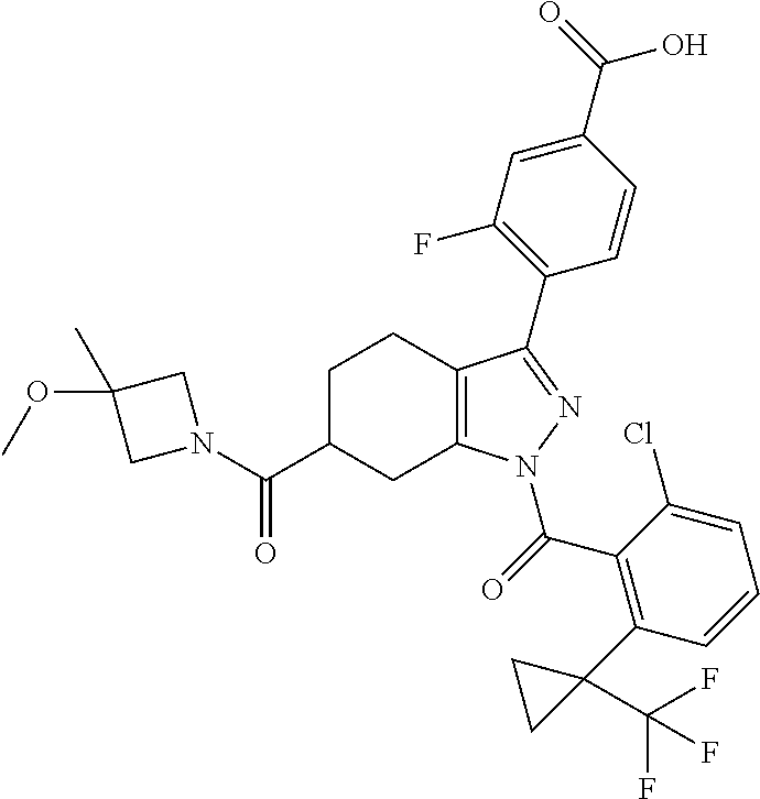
C1C(C(=O)N2CC(C)(OC)C2)CC2=C(C1)C(C1=C(F)C=C(C(O)=O)C=C1)=NN2C(=O)C1=C(C2(C(F)(F)F)CC2)C=CC=C1Cl
